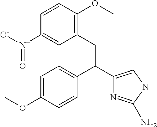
C1=C(OC)C=CC(C(C2=CNC(N)=N2)CC2=C(OC)C=CC([N+]([O-])=O)=C2)=C1
